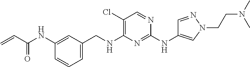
C1=C(CNC2=C(Cl)C=NC(NC3=CN(CCN(C)C)N=C3)=N2)C=C(NC(C=C)=O)C=C1
